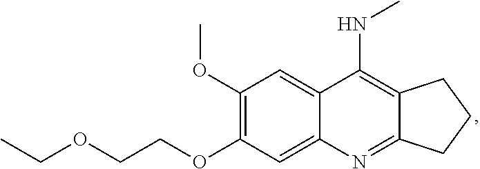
C12=C(NC)C3=CC(OC)=C(OCCOCC)C=C3N=C1CCC2
